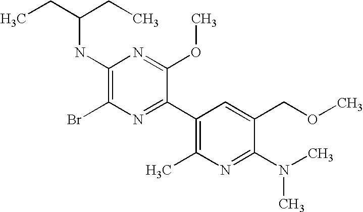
CCC(CC)NC1=C(Br)N=C(C2=C(C)N=C(N(C)C)C(COC)=C2)C(OC)=N1
